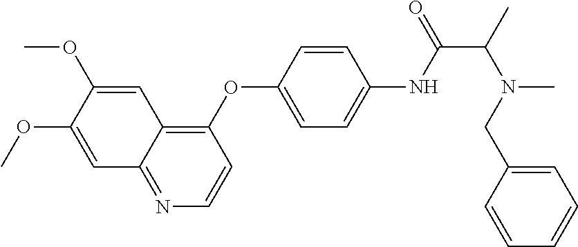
C1(OC2=CC=C(NC(C(C)N(C)CC3=CC=CC=C3)=O)C=C2)=C2C(=NC=C1)C=C(OC)C(OC)=C2
